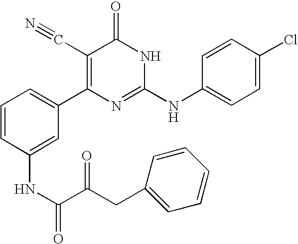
C1(NC(C(CC2=CC=CC=C2)=O)=O)=CC(C2=C(C#N)C(=O)NC(NC3=CC=C(Cl)C=C3)=N2)=CC=C1
